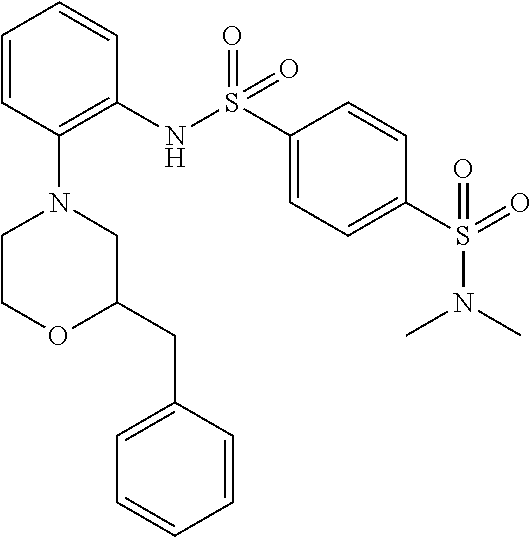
C1=CC(N2CCOC(CC3=CC=CC=C3)C2)=C(NS(C2=CC=C(S(=O)(N(C)C)=O)C=C2)(=O)=O)C=C1
